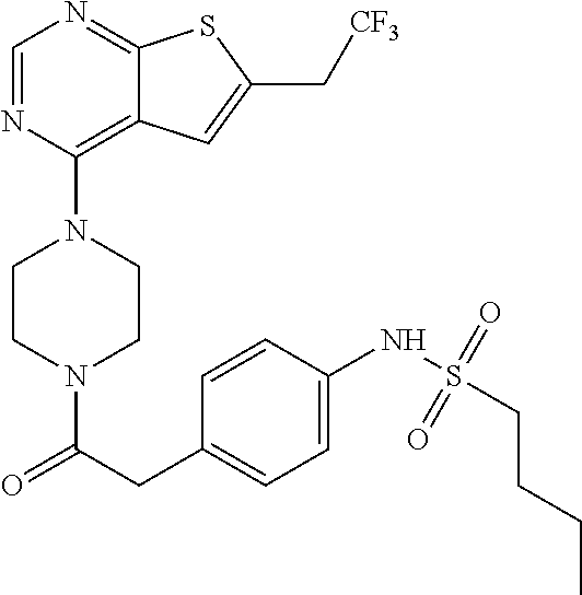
C1CN(C(CC2=CC=C(NS(CCCC)(=O)=O)C=C2)=O)CCN1C1=C2C(=NC=N1)SC(C[CF3])=C2
